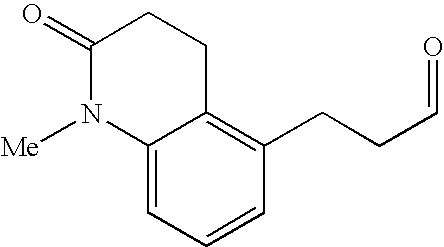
C12=CC=CC(CCC=O)=C1CCC(=O)N2[Me]
